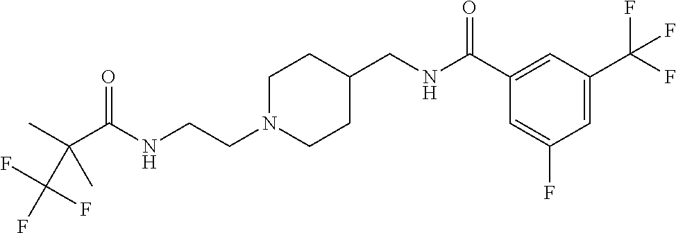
C(C(NCCN1CCC(CNC(C2=CC(C(F)(F)F)=CC(F)=C2)=O)CC1)=O)(C)(C(F)(F)F)C
